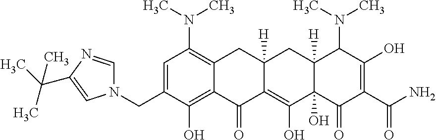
C1=C(CN2C=NC(C(C)(C)C)=C2)C(O)=C2C(=C1N(C)C)CC1([H])C(=C(O)C3(O)C([H])(C1)C(N(C)C)C(O)=C(C(N)=O)C3=O)C2=O
